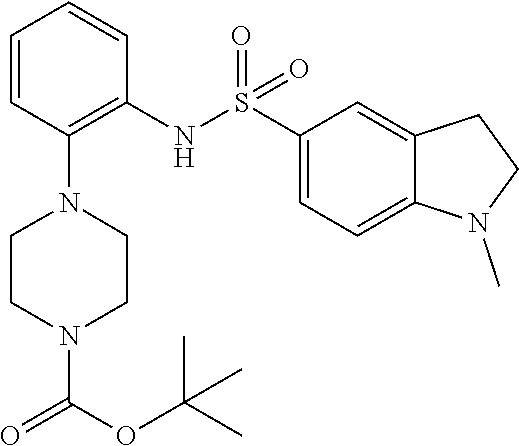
C1=CC(N2CCN(C(OC(C)(C)C)=O)CC2)=C(NS(C2=CC=C3C(=C2)CCN3C)(=O)=O)C=C1
